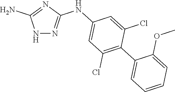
N1N=C(NC2=CC(Cl)=C(C3=CC=CC=C3OC)C(Cl)=C2)N=C1N
